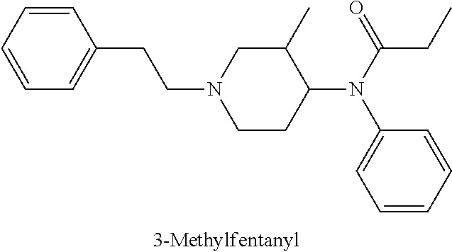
C1=CC(CCN2CC(C)C(N(C3=CC=CC=C3)C(CC)=O)CC2)=CC=C1
